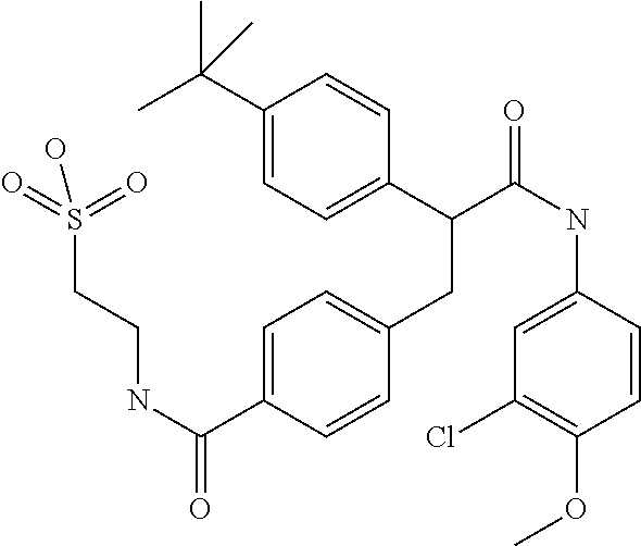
C1=C(C(NCCS(=O)(=O)O)=O)C=CC(CC(C2=CC=C(C(C)(C)C)C=C2)C(NC2=CC(Cl)=C(OC)C=C2)=O)=C1
